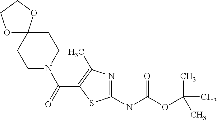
O1C2(OCC1)CCN(C(=O)C1=C(C)N=C(NC(OC(C)(C)C)=O)S1)CC2
